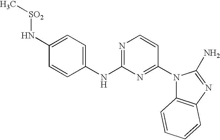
C1(NC2=NC=CC(N3C4=C(N=C3N)C=CC=C4)=N2)=CC=C(N[SO2]C)C=C1
